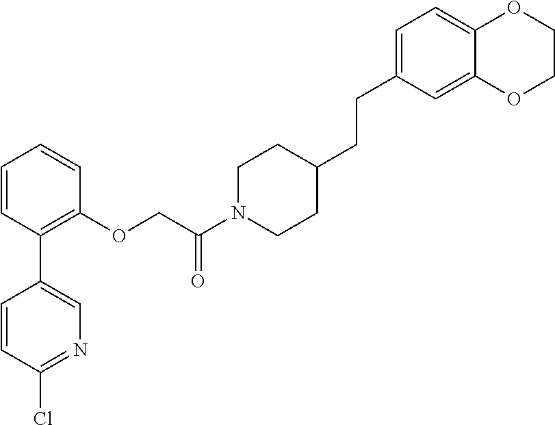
C1=CC(C2=CN=C(Cl)C=C2)=C(OCC(N2CCC(CCC3=CC=C4C(=C3)OCCO4)CC2)=O)C=C1
